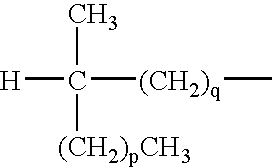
[H]C(C)([(CH2)q]C)[(CH2)pCH3]
